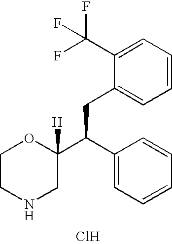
C1(C(F)(F)F)=CC=CC=C1CC(C1=CC=CC=C1)C1([H])OCCNC1.Cl
